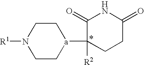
C1(=O)C([a]2CCN([R1])CC2)([R2])CCC(=O)N1
